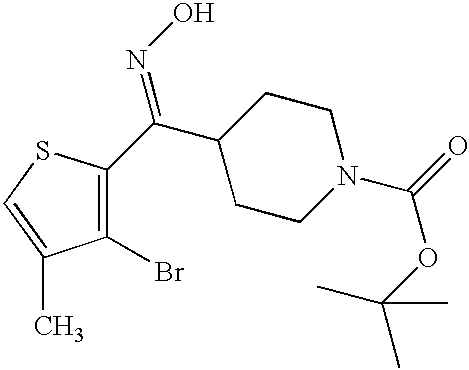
C1(Br)=C(C(C2CCN(C(=O)OC(C)(C)C)CC2)=NO)SC=C1C
